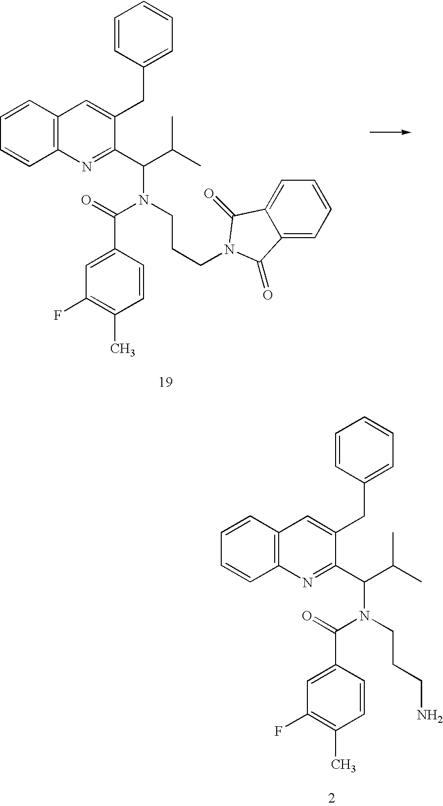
C1=CC2=C(C=C1)N=C(C(C(C)C)N(CCCN1C(=O)C3=CC=CC=C3C1=O)C(=O)C1=CC(F)=C(C)C=C1)C(CC1=CC=CC=C1)=C2.C1=CC2=C(C=C1)N=C(C(C(C)C)N(CCCN)C(=O)C1=CC(F)=C(C)C=C1)C(CC1=CC=CC=C1)=C2
